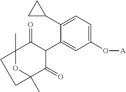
C12(C)OC(C)(C(=O)C(C3=CC(O[A])=CC=C3C3CC3)C1=O)CC2
